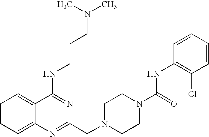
C1=CC=C2C(=C1)C(NCCCN(C)C)=NC(CN1CCN(C(=O)NC3=C(Cl)C=CC=C3)CC1)=N2
